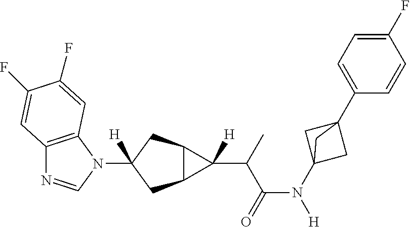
C12=C(N(C3([H])CC4C(C3)C4(C(C(N([H])C34CC(C5=CC=C(F)C=C5)(C3)C4)=O)C)[H])C=N1)C=C(F)C(F)=C2
